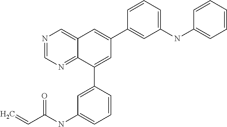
C1=NC=C2C(=N1)C(C1=CC(NC(=O)C=C)=CC=C1)=CC(C1=CC(NC3=CC=CC=C3)=CC=C1)=C2
